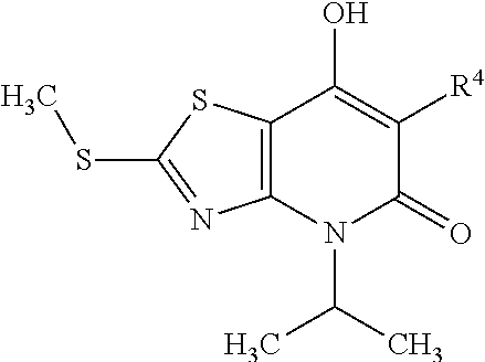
C12=C(N(C(C)C)C(=O)C([R4])=C1O)N=C(SC)S2
